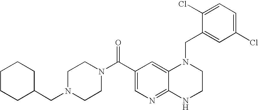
N1(C(C2=CN=C3C(=C2)N(CC2=CC(Cl)=CC=C2Cl)CCN3)=O)CCN(CC2CCCCC2)CC1
